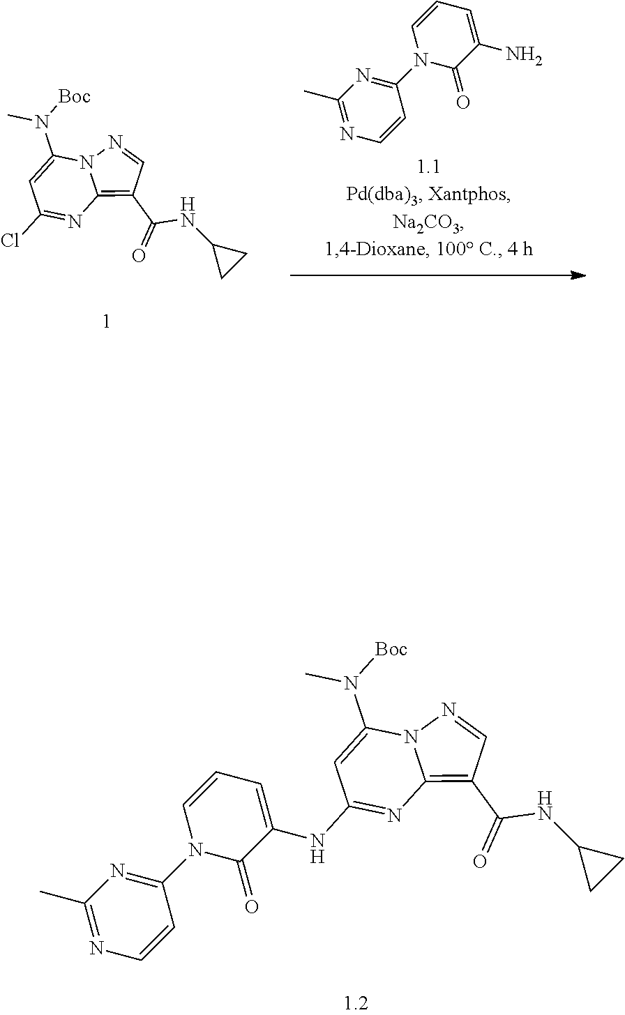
C1(N(C)[Boc])=CC(Cl)=NC2=C(C(=O)NC3CC3)C=NN12.C1(N2C(=O)C(N)=CC=C2)=NC(C)=NC=C1.C1(N(C)[Boc])=CC(NC2=CC=CN(C3=NC(C)=NC=C3)C2=O)=NC2=C(C(=O)NC3CC3)C=NN12
